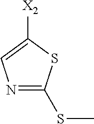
C1([X2])=CN=C(SC)S1
